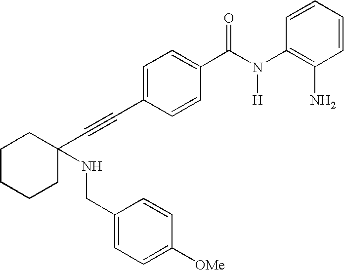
C(C1=CC=C(C(N(C2=C(N)C=CC=C2)[H])=O)C=C1)#CC1(NCC2=CC=C([OMe])C=C2)CCCCC1
